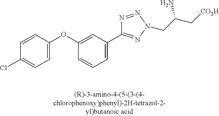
C1=CC=C(C2=NN(CC(C[CO2H])N)N=N2)C=C1OC1=CC=C(Cl)C=C1
